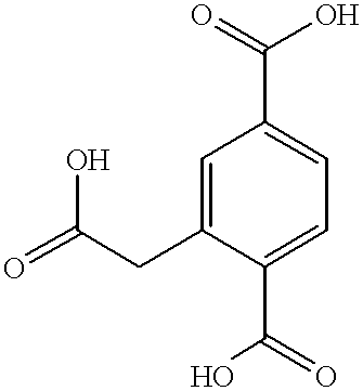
C1=C(CC(=O)O)C(C(O)=O)=CC=C1C(=O)O
